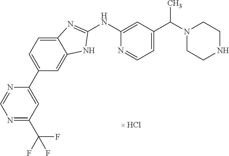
N1=C(C(F)(F)F)C=C(C2=CC=C3C(=C2)NC(NC2=CC(C(N4CCNCC4)C)=CC=N2)=N3)N=C1
